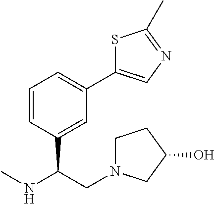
OC1CN(CC(C2=CC(C3=CN=C(C)S3)=CC=C2)NC)CC1
